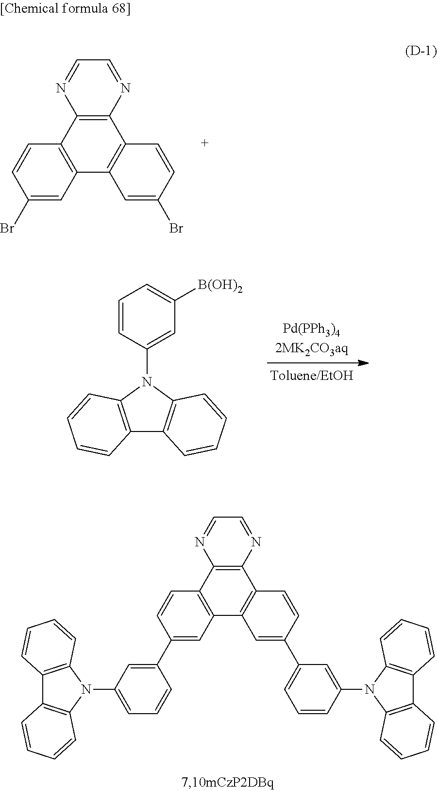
C12=C(C=CC(Br)=C1)C1=C(C3=C2C=C(Br)C=C3)N=CC=N1.C1=CC(N2C3=C(C4=C2C=CC=C4)C=CC=C3)=CC([B(OH)2])=C1.C12=C(C=CC(C3=CC(N4C5=C(C6=C4C=CC=C6)C=CC=C5)=CC=C3)=C1)C1=C(C3=C2C=C(C2=CC=CC(N4C5=C(C6=C4C=CC=C6)C=CC=C5)=C2)C=C3)N=CC=N1
